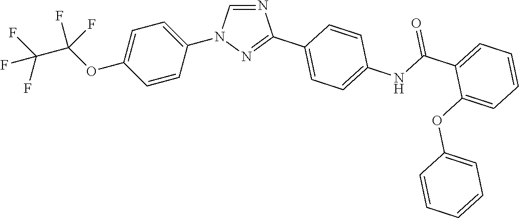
C1=CC(N2C=NC(C3=CC=C(NC(C4=CC=CC=C4OC4=CC=CC=C4)=O)C=C3)=N2)=CC=C1OC(F)(F)C(F)(F)F
